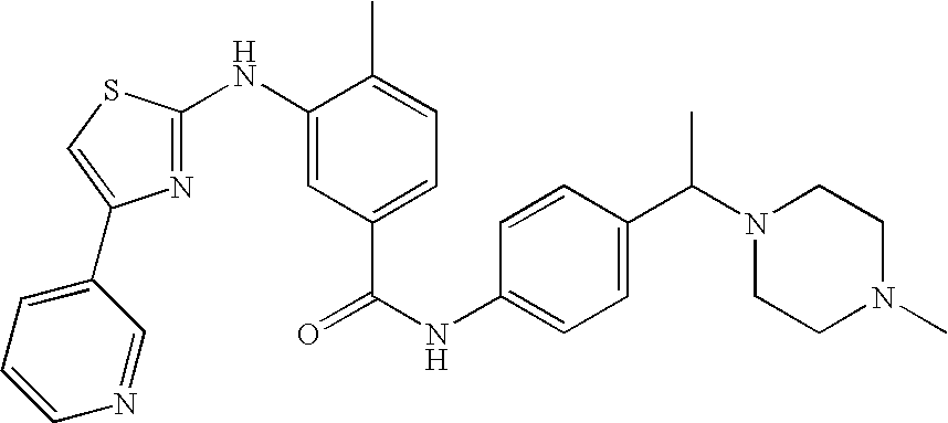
N1(C(C2=CC=C(NC(=O)C3=CC=C(C)C(NC4=NC(C5=CC=CN=C5)=CS4)=C3)C=C2)C)CCN(C)CC1
